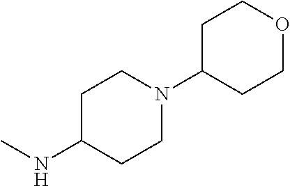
CNC1CCN(C2CCOCC2)CC1
